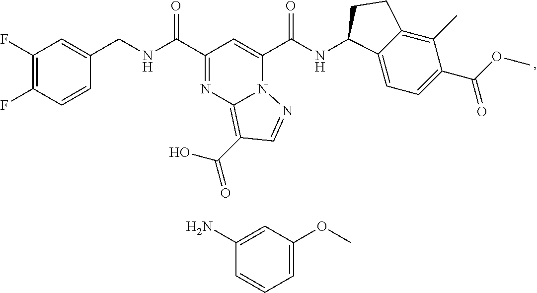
C1(F)=C(F)C=CC(CNC(C2=NC3=C(C(O)=O)C=NN3C(C(NC3C4=CC=C(C(OC)=O)C(C)=C4CC3)=O)=C2)=O)=C1.C1=C(OC)C=C(N)C=C1
